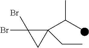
C1(C(C)C)(CC)C(Br)(Br)C1
